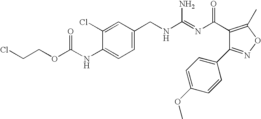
C1=C(Cl)C(NC(=O)OCCCl)=CC=C1CNC(=NC(=O)C1=C(C)ON=C1C1=CC=C(OC)C=C1)N
